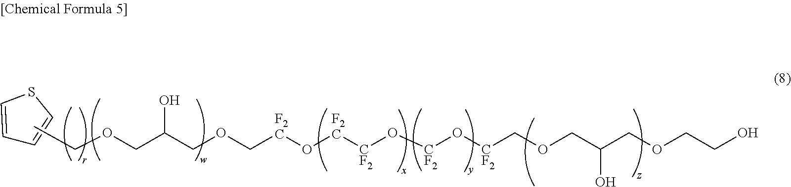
C(OCC(COC[F2C]O[F2C][CF2]O[CF2]O[CF2]COCC(COCCO)O)O)C.C1=CSC=C1
